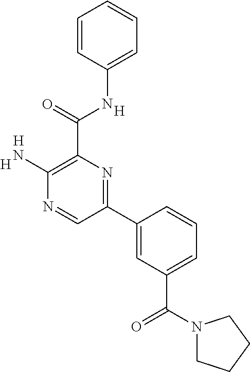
[H].C1(N)=C(C(NC2=CC=CC=C2)=O)N=C(C2=CC(C(=O)N3CCCC3)=CC=C2)C=N1.[H].[H]
